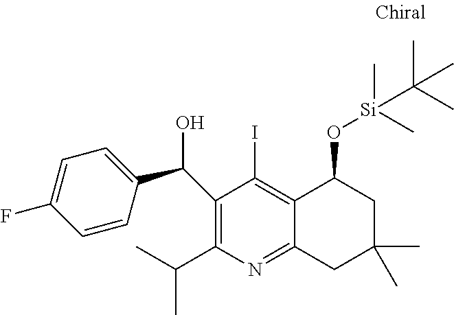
C1(C(O)C2=CC=C(F)C=C2)=C(C(C)C)N=C2C(=C1I)C(O[Si](C)(C)C(C)(C)C)CC(C)(C)C2
